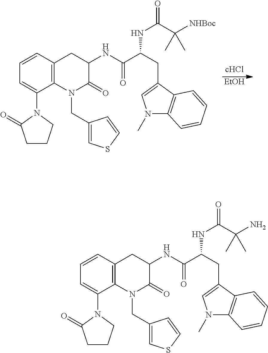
[EtOH].C1=CC2=C(C(N3CCCC3=O)=C1)N(CC1=CSC=C1)C(=O)C(NC(=O)C(CC1=CN(C)C3=C1C=CC=C3)NC(C(C)([NHBoc])C)=O)C2.C1=CC2=C(C(N3CCCC3=O)=C1)N(CC1=CSC=C1)C(=O)C(NC(=O)C(CC1=CN(C)C3=C1C=CC=C3)NC(C(C)(N)C)=O)C2
